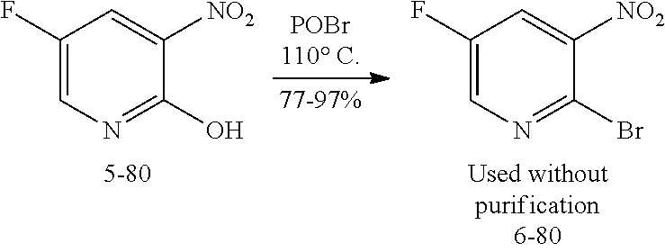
C1(F)=CN=C(O)C([NO2])=C1.C1(F)=CN=C(Br)C([NO2])=C1
